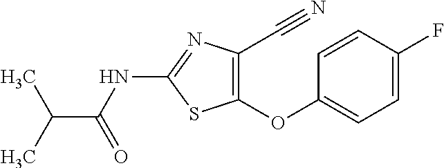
C1=CC(F)=CC=C1OC1=C(C#N)N=C(NC(C(C)C)=O)S1
